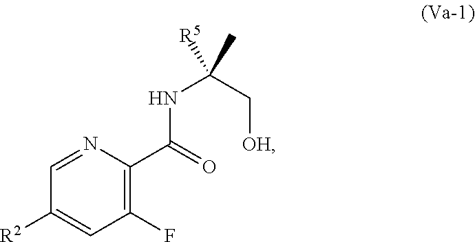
C1=NC(C(=O)NC([R5])(C[OH])C)=C(F)C=C1[R2]
